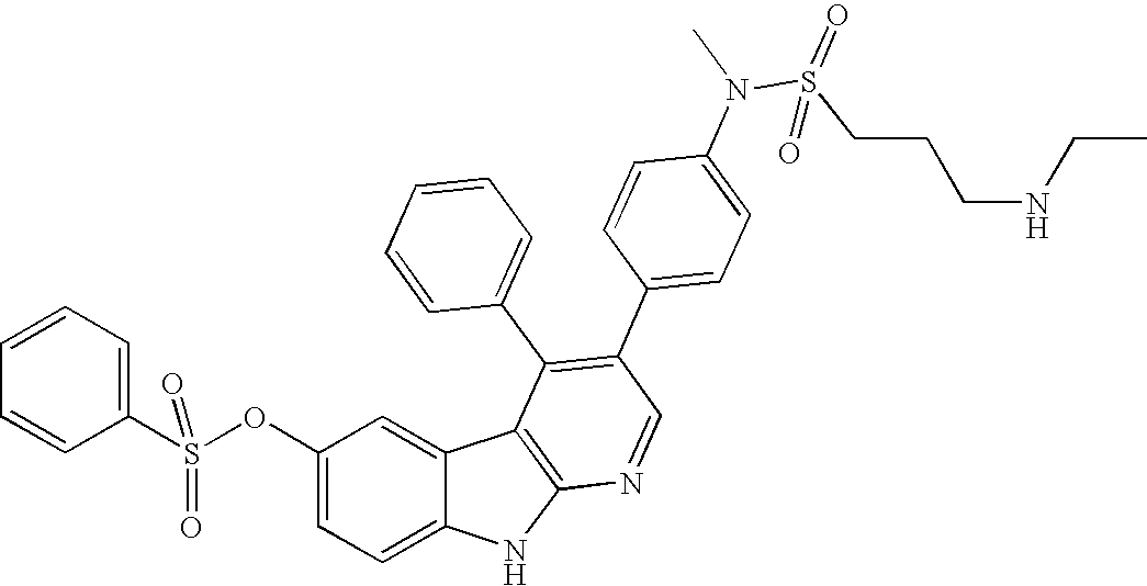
O(C1=CC=C2C(=C1)C1=C(N2)N=CC(C2=CC=C(N(S(CCCNCC)(=O)=O)C)C=C2)=C1C1=CC=CC=C1)S(=O)(C1=CC=CC=C1)=O
